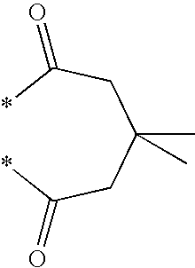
*C(CC(CC(*)=O)(C)C)=O
